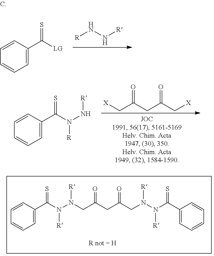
C1=CC=CC=C1C([LG])=S.[R]NN[R].C1=CC=CC=C1C(N(N[R])[R])=S.[X]CC(CC(C[X])=O)=O.C1=CC=CC=C1C(=S)N(N(CC(CC(CN([R])N(C(C1=CC=CC=C1)=S)[R])=O)=O)[R])[R]
